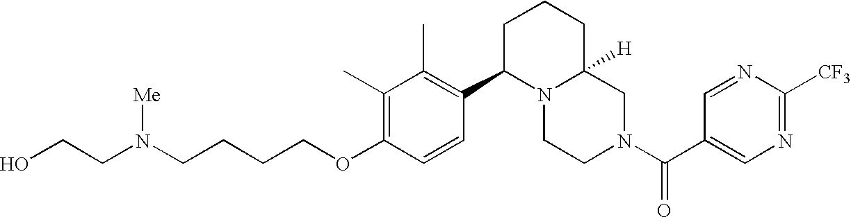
C(OC1=C(C)C(C)=C(C2N3C([H])(CN(C(=O)C4=CN=C([CF3])N=C4)CC3)CCC2)C=C1)CCCN(CCO)[Me]
